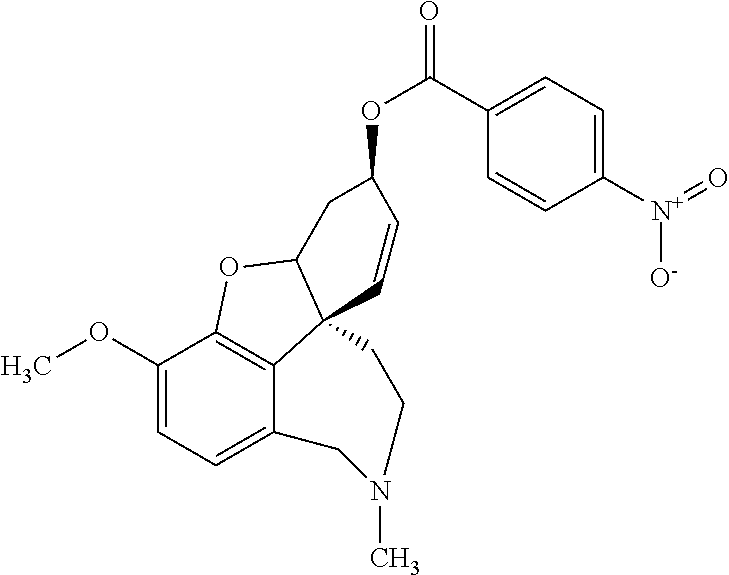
C1(OC)=CC=C2C3=C1OC1C3(C=CC(OC(=O)C3=CC=C([N+](=O)[O-])C=C3)C1)CCN(C)C2
